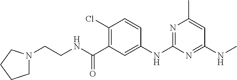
C1=CC(Cl)=C(C(NCCN2CCCC2)=O)C=C1NC1=NC(C)=CC(NC)=N1
